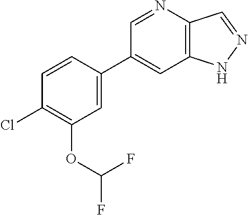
C1(C2=CC(OC(F)F)=C(Cl)C=C2)=CC2=C(C=NN2)N=C1
